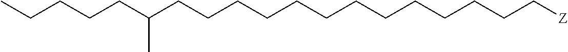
C(CCCCC[Z])CCCCCCCC(CCCCC)C
